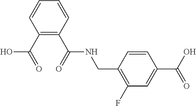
C(NC(C1=C(C(O)=O)C=CC=C1)=O)C1=C(F)C=C(C(O)=O)C=C1
